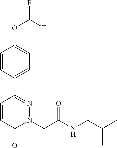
C1=CC(C2=NN(CC(NCC(C)C)=O)C(=O)C=C2)=CC=C1OC(F)F
